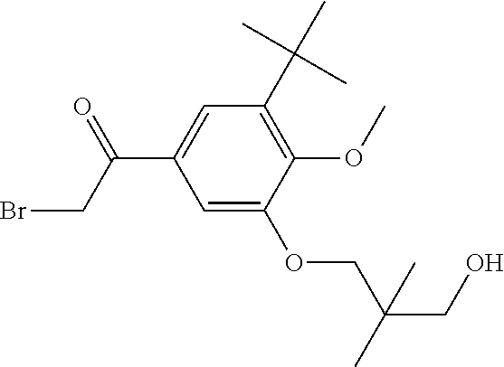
C1=C(OCC(CO)(C)C)C(OC)=C(C(C)(C)C)C=C1C(=O)CBr
